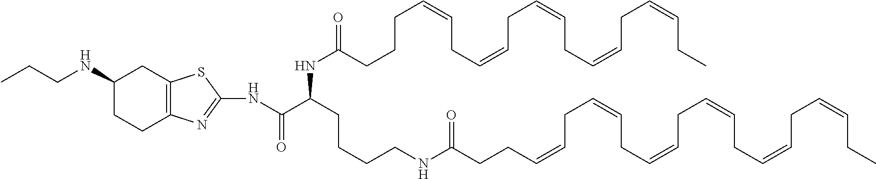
C1(NCCC)CCC2=C(C1)SC(NC(C(CCCCNC(CCC=CCC=CCC=CCC=CCC=CCC=CCC)=O)NC(=O)CCCC=CCC=CCC=CCC=CCC=CCC)=O)=N2
